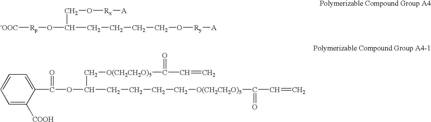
[-OOC][Rp]OC(CO[Rx][A])CCCCO[Ry][A].C1=C([COOH])C(C(OC(CCCC[O(CH2CH2O)5]C(C=C)=O)C[O(CH2CH2O)5]C(C=C)=O)=O)=CC=C1
